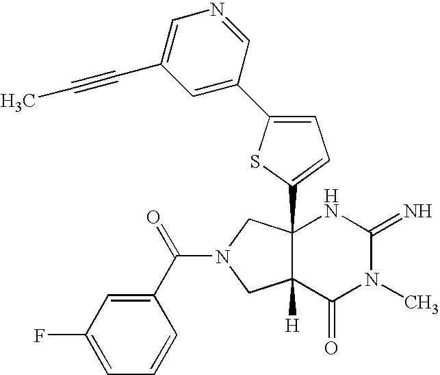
C12(C3=CC=C(C4=CC(C#CC)=CN=C4)S3)C([H])(C(=O)N(C)C(=N)N1)CN(C(=O)C1=CC(F)=CC=C1)C2
